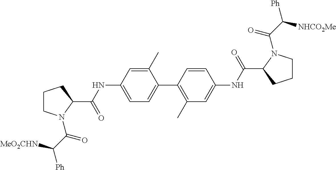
C1CN(C(C([Ph])[MeO2CHN])=O)C(C(NC2=CC=C(C3=C(C)C=C(NC(=O)C4CCCN4C(=O)C([Ph])[NHCO2Me])C=C3)C(C)=C2)=O)C1
